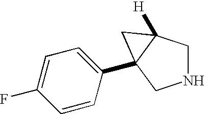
N1CC2([H])C(C3=CC=C(F)C=C3)(C1)C2
